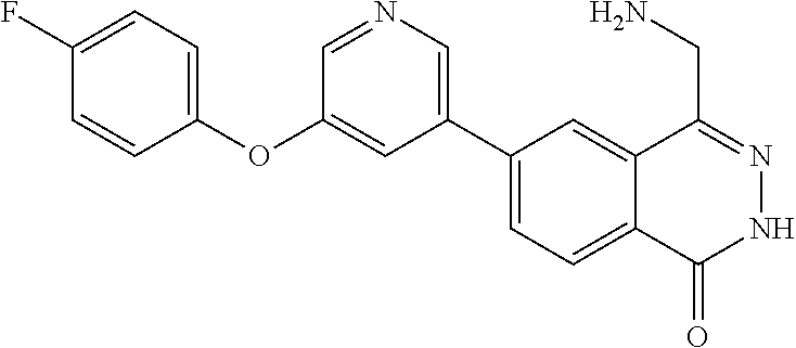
C1(C2=CN=CC(OC3=CC=C(F)C=C3)=C2)=CC=C2C(=C1)C(CN)=NNC2=O
